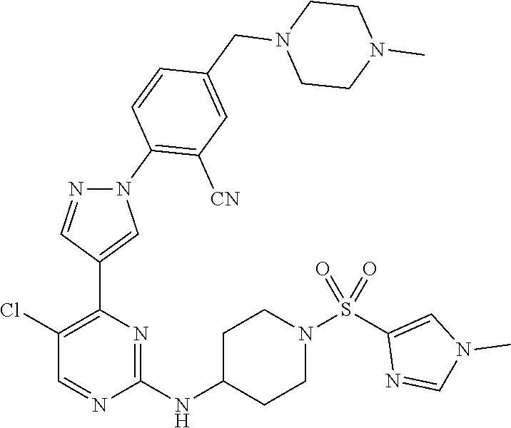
C1(Cl)=C(C2=CN(C3=C([CN])C=C(CN4CCN(C)CC4)C=C3)N=C2)N=C(NC2CCN(S(C3=CN(C)C=N3)(=O)=O)CC2)N=C1
